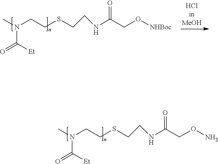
CN(CCSCCNC(CON)=O)C([Et])=O.CN(CCSCCNC(CO[NHBoc])=O)C([Et])=O
